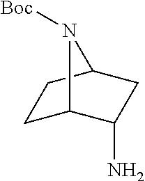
C1C2C(N)CC(C1)N2[Boc]
